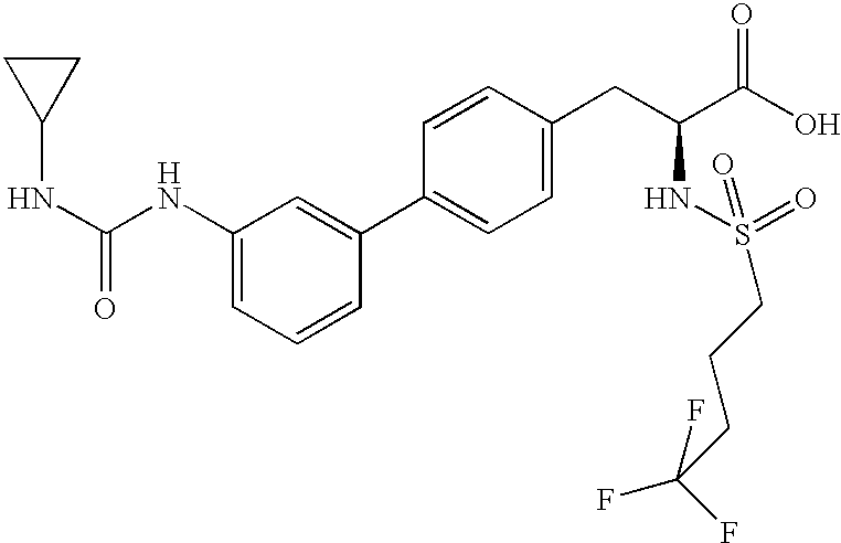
C1(NC(=O)NC2=CC=CC(C3=CC=C(CC(C(=O)O)NS(=O)(CCCC(F)(F)F)=O)C=C3)=C2)CC1
